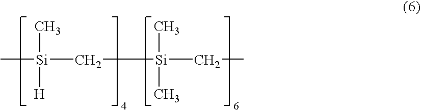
C[Si](C[Si](C)(C)CC)(C)[H]
